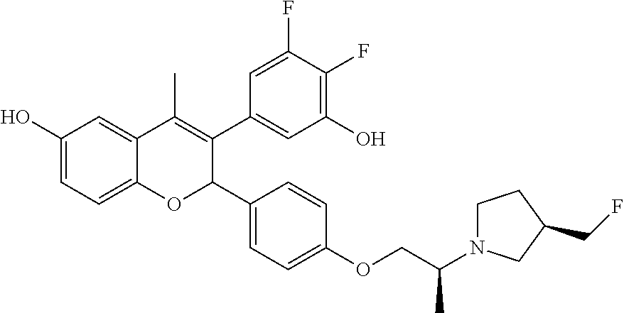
C1(O)=CC=C2C(=C1)C(C)=C(C1=CC(O)=C(F)C(F)=C1)C(C1=CC=C(OCC(N3CCC(CF)C3)C)C=C1)O2
